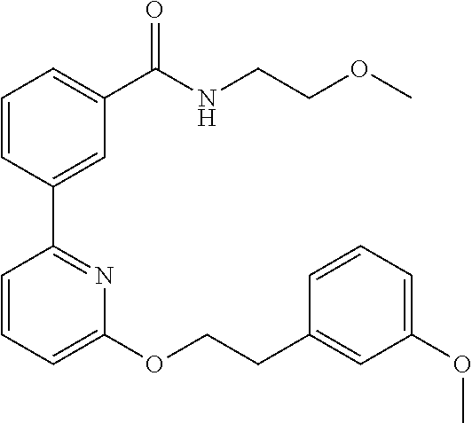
C1=CC(C2=NC(OCCC3=CC(OC)=CC=C3)=CC=C2)=CC(C(NCCOC)=O)=C1
